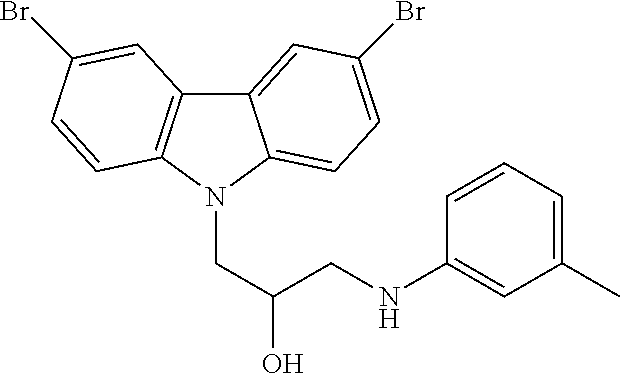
C12=CC(Br)=CC=C1N(CC(O)CNC1=CC(C)=CC=C1)C1=C2C=C(Br)C=C1
